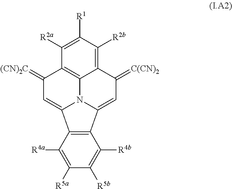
C12=C([R2b])C([R1])=C([R2a])C3=C1N1C(=CC2=[C(CN)2])C2=C(C1=CC3=[(CN)2C])C([R4a])=C([R5a])C([R5b])=C2[R4b]
